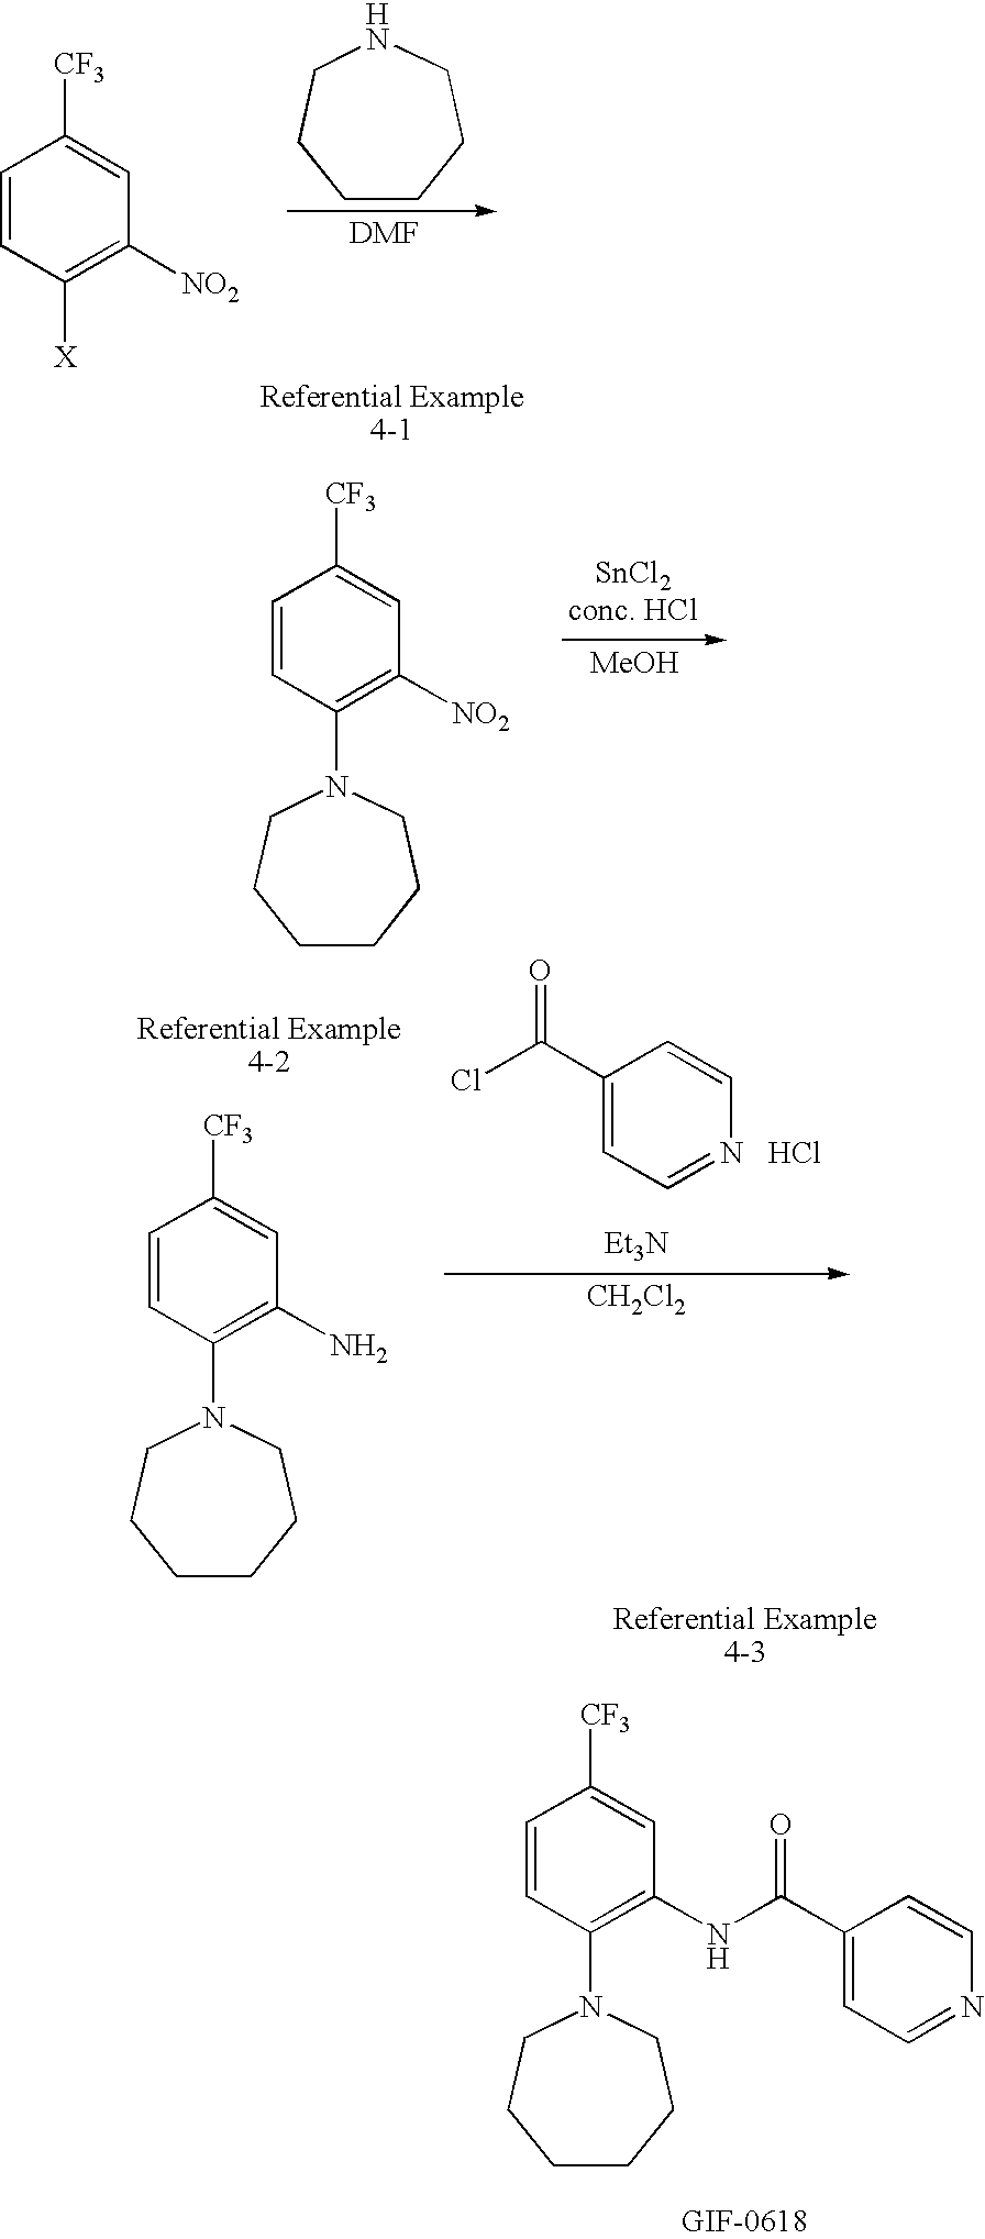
C1=CC([X])=C([NO2])C=C1[CF3].C1CCCNCC1.[MeOH].C1=CC(N2CCCCCC2)=C([NO2])C=C1[CF3].C1(C(Cl)=O)=CC=NC=C1.Cl.[CH2Cl2].[Et3N].C1=CC(N2CCCCCC2)=C(N)C=C1[CF3].C1=CC(N2CCCCCC2)=C(NC(C2=CC=NC=C2)=O)C=C1[CF3]
